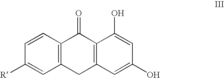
C1=CC2=C(C=C1[R])CC1=C(C2=O)C(O)=CC(O)=C1
